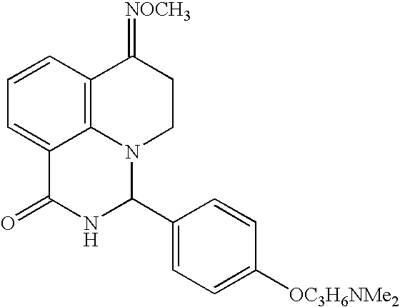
C1=CC2=C3C(=C1)C(=O)NC(C1=CC=C([OC3H6NMe2])C=C1)N3CCC2=[NOCH3]
